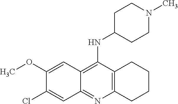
C12=C(C(NC3CCN(C)CC3)=C3C(=N1)C=C(Cl)C(OC)=C3)CCCC2
